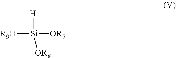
[H][Si]([OR7])([R9O])[OR8]
